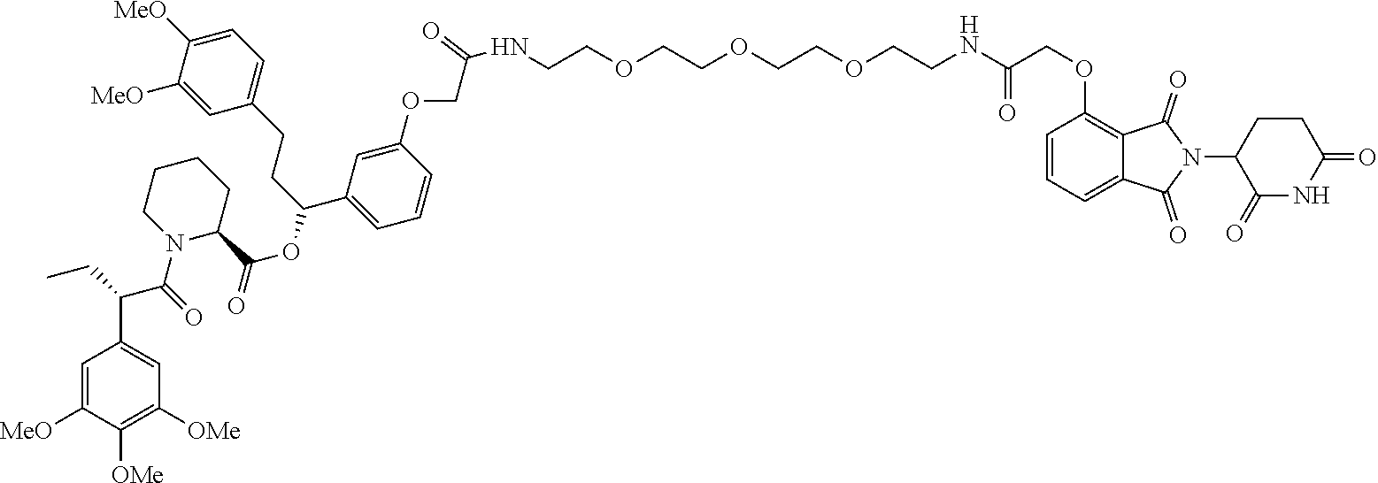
C(CNC(COC1=C2C(=CC=C1)C(=O)N(C1C(=O)NC(=O)CC1)C2=O)=O)OCCOCCOCCNC(=O)COC1=CC(C(CCC2=CC=C([MeO])C([MeO])=C2)OC(=O)C2CCCCN2C(C(C2=CC([OMe])=C([OMe])C([MeO])=C2)CC)=O)=CC=C1
